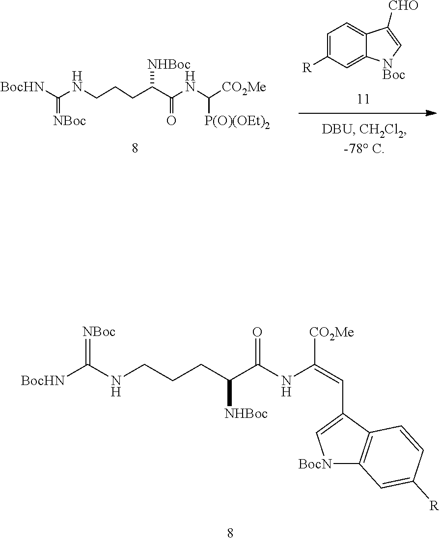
C1=C([R])C=C2C(=C1)C([CHO])=C[NBoc]2.[BocHN]C(NCCCC(C(NC([CO2Me])[P(O)(OEt)2])=O)[NHBoc])=[NBoc].[BocHN]C(NCCCC(C(NC(=CC1=C[BocN]C2=C1C=CC([R])=C2)[CO2Me])=O)[NHBoc])=[NBoc]
